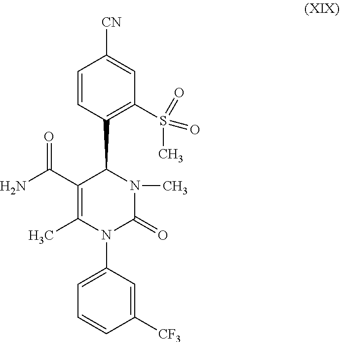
C1=CC(C2C(C(N)=O)=C(C)N(C3=CC=CC([CF3])=C3)C(=O)N2C)=C(S(=O)(C)=O)C=C1[CN]
